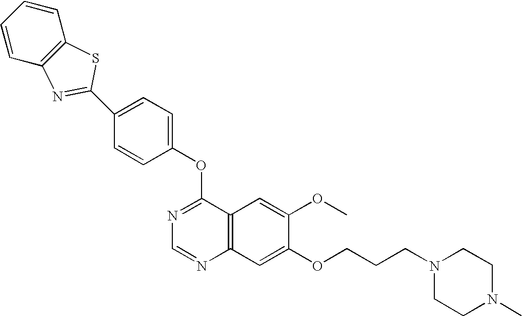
C1=CC2=C(C=C1)SC(C1=CC=C(OC3=NC=NC4=C3C=C(OC)C(OCCCN3CCN(C)CC3)=C4)C=C1)=N2
